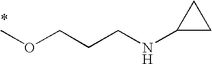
COCCCNC1CC1
